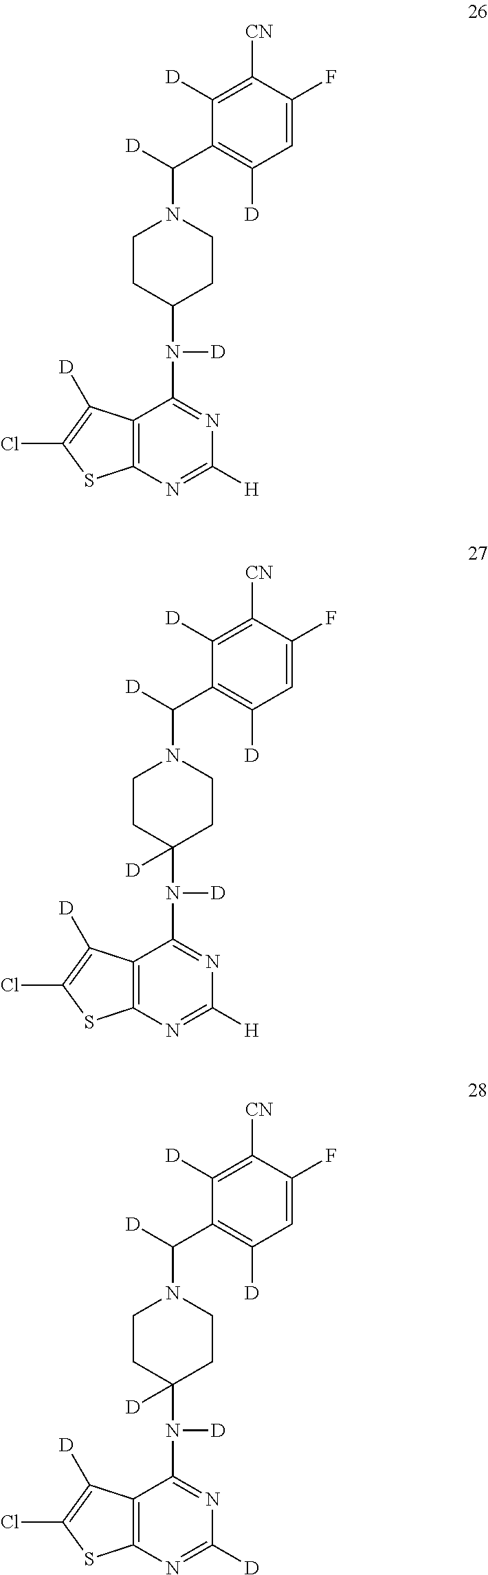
C12=C(C([D])=C(Cl)S1)C(N(C1CCN(C(C3=C([D])C=C(F)C([CN])=C3[D])[D])CC1)[D])=NC([H])=N2.C12=C(C([D])=C(Cl)S1)C(N(C1([D])CCN(C(C3=C([D])C=C(F)C([CN])=C3[D])[D])CC1)[D])=NC([H])=N2.C12=C(C([D])=C(Cl)S1)C(N(C1([D])CCN(C(C3=C([D])C=C(F)C([CN])=C3[D])[D])CC1)[D])=NC([D])=N2
